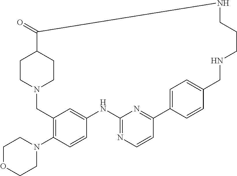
N12CC3=C(N4CCOCC4)C=CC(=C3)NC3=NC=CC(=N3)C3=CC=C(C=C3)CNCCCNC(=O)C(CC1)CC2
